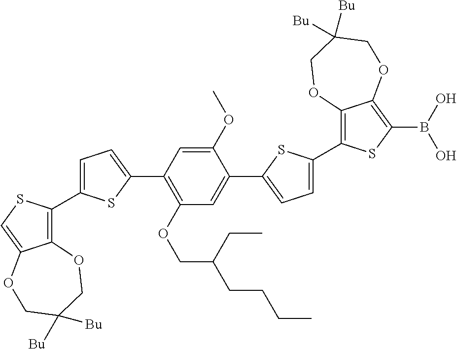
C12=C(C3=CC=C(C4=C(OCC(CC)CCCC)C=C(C5=CC=C(C6=C7C(=C(B(O)O)S6)OCC([Bu])([Bu])CO7)S5)C(OC)=C4)S3)SC=C1OCC([Bu])([Bu])CO2
